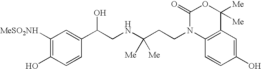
C1([MeSO2NH])=C(O)C=CC(C(CNC(CCN2C3=C(C([Me])([Me])OC2=O)C=C(O)C=C3)([Me])[Me])O)=C1
